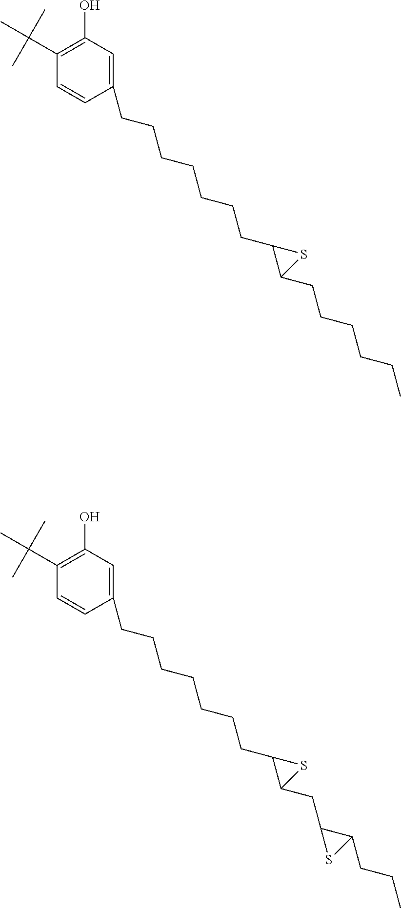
C1=CC(CCCCCCCC2C(CCCCCC)S2)=CC(O)=C1C(C)(C)C.C1=CC(CCCCCCCC2C(CC3C(CCC)S3)S2)=CC(O)=C1C(C)(C)C
